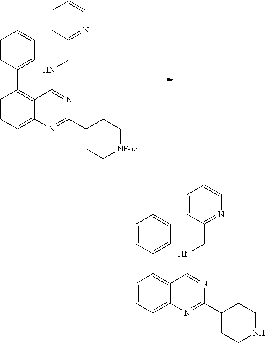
C1=CC=C2C(=C1C1=CC=CC=C1)C(NCC1=NC=CC=C1)=NC(C1CCNCC1)=N2.C1=CC=C2C(=C1C1=CC=CC=C1)C(NCC1=NC=CC=C1)=NC(C1CC[NBoc]CC1)=N2
